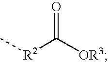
[R2](C([OR3])=O)C
